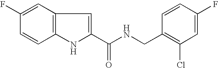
C1(C(NCC2=C(Cl)C=C(F)C=C2)=O)=CC2=C(N1)C=CC(F)=C2
